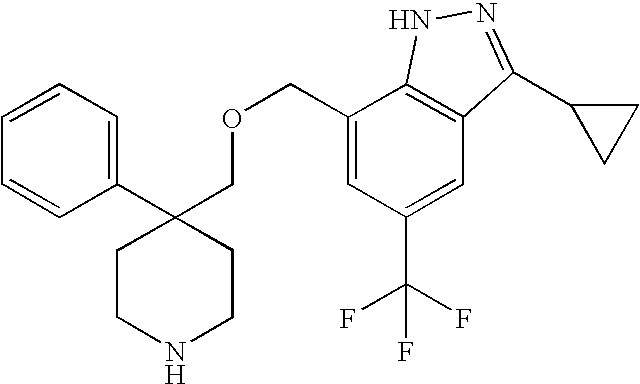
C1(C2(COCC3=CC(C(F)(F)F)=CC4=C3NN=C4C3CC3)CCNCC2)=CC=CC=C1
